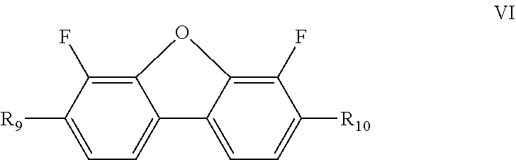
[R9]C1=CC=C2C(=C1F)OC1=C(F)C([R10])=CC=C21
